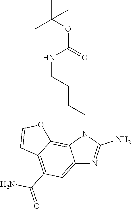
C12=CC(C(=O)N)=C3C(=C1N(CC=CCNC(=O)OC(C)(C)C)C(N)=N2)OC=C3
